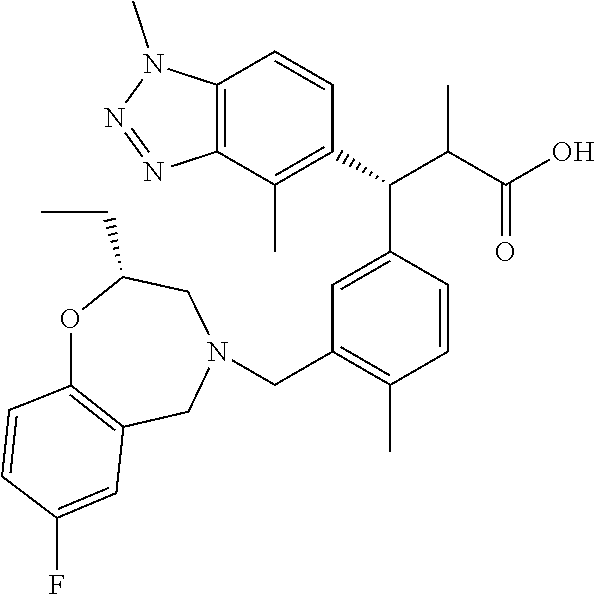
C1=C(C(C(C(=O)O)C)C2=C(C)C3=C(C=C2)N(C)N=N3)C=CC(C)=C1CN1CC2=C(OC(CC)C1)C=CC(F)=C2
